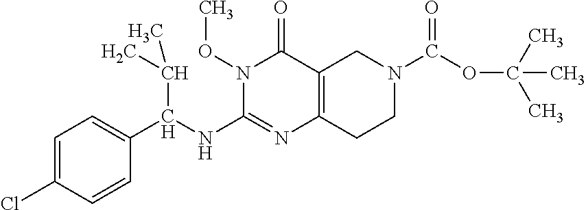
C1=C(Cl)C=CC(C(NC2=NC3=C(C(=O)N2OC)CN(C(OC(C)(C)C)=O)CC3)C(C)C)=C1
